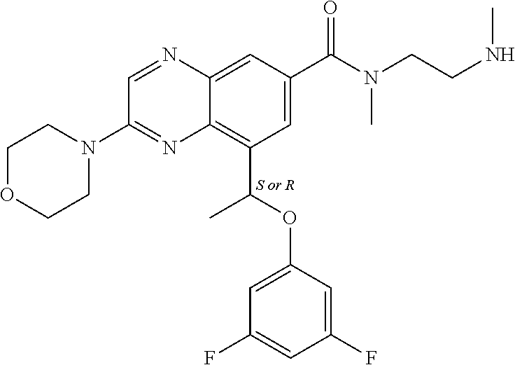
C1OCCN(C2=NC3=C(C(OC4=CC(F)=CC(F)=C4)C)C=C(C(N(C)CCNC)=O)C=C3N=C2)C1
